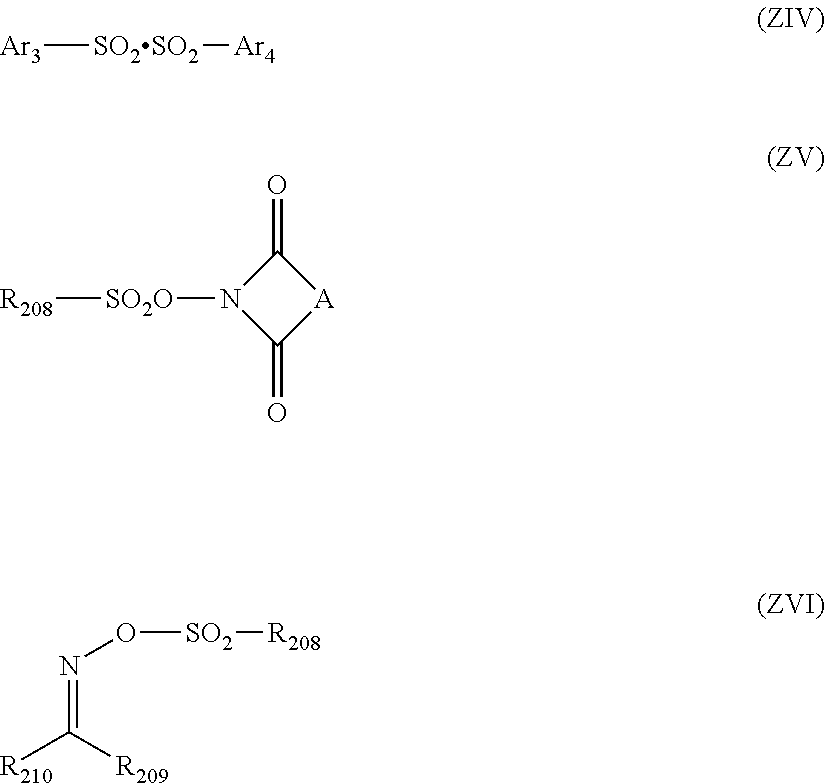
[Ar3][SO2SO2][Ar4].[R208][SO2O]N1C(=O)[A]C1=O.N(=C([R209])[R210])O[SO2][R208]
